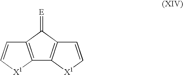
C12=C([X1]C=C1)C1=C(C2=[E])C=C[X1]1
